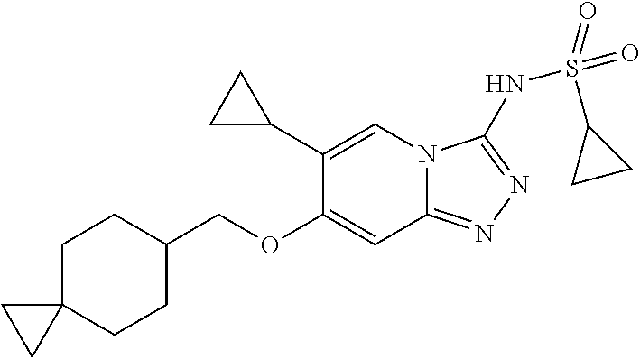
C12=NN=C(NS(=O)(=O)C3CC3)N1C=C(C1CC1)C(OCC1CCC3(CC1)CC3)=C2
